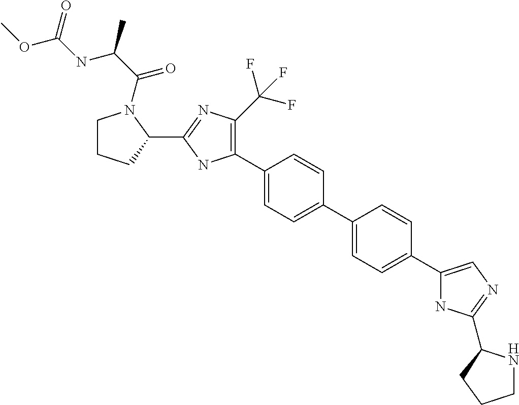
C1(C2=C(C(F)(F)F)N=C(C3N(C(C(NC(OC)=O)C)=O)CCC3)N2)=CC=C(C2=CC=C(C3=CN=C(C4NCCC4)N3)C=C2)C=C1
